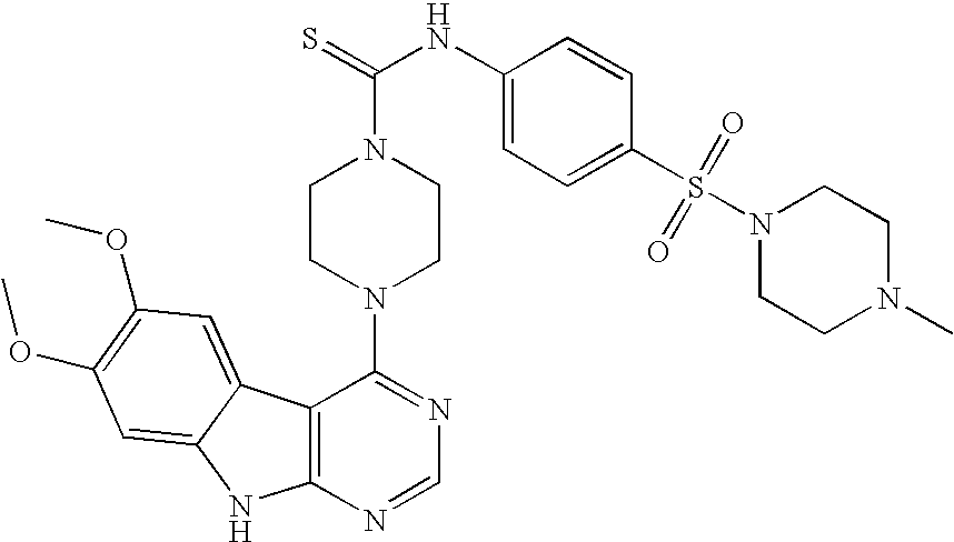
C12=C(N=CN=C1N1CCN(C(=S)NC3=CC=C(S(=O)(=O)N4CCN(C)CC4)C=C3)CC1)NC1=CC(OC)=C(OC)C=C21
